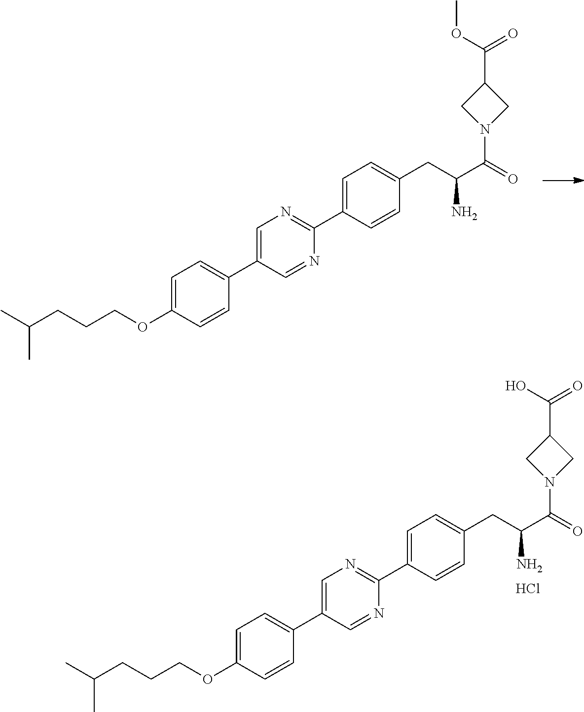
C1=C(C2=CC=C(OCCCC(C)C)C=C2)C=NC(C2=CC=C(CC(C(=O)N3CC(C(O)=O)C3)N)C=C2)=N1.Cl.C1=C(C2=CC=C(OCCCC(C)C)C=C2)C=NC(C2=CC=C(CC(C(=O)N3CC(C(OC)=O)C3)N)C=C2)=N1
